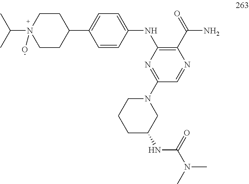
C1CC(C2=CC=C(NC3=C(C(=O)N)N=CC(N4CCCC(NC(N(C)C)=O)C4)=N3)C=C2)CCN1(C(C)C)O
